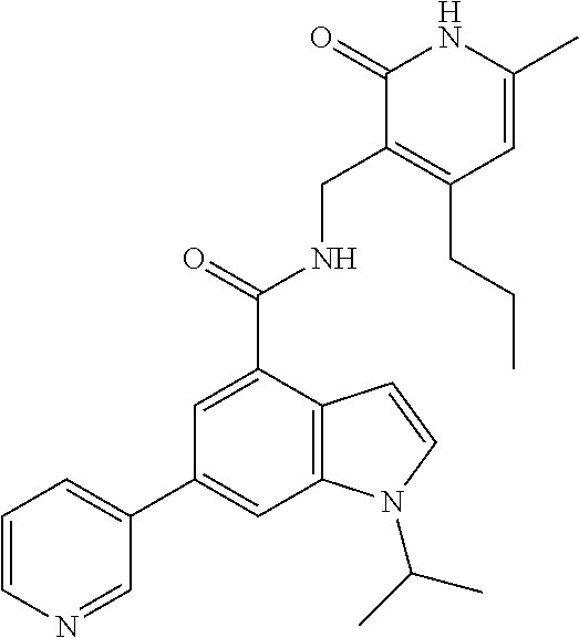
C1=C(C)NC(=O)C(CNC(C2=CC(C3=CC=CN=C3)=CC3=C2C=CN3C(C)C)=O)=C1CCC
